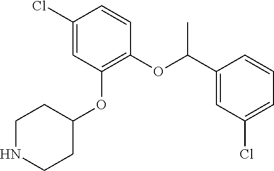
ClC1=CC(OC2CCNCC2)=C(OC(C2=CC(Cl)=CC=C2)C)C=C1
